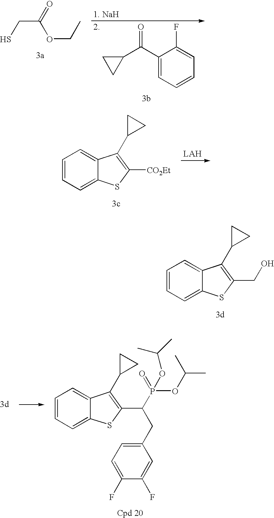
C1=CC=C2C(=C1)C(C1CC1)=C([CO2Et])S2.C1=CC=C2C(=C1)C(C1CC1)=C(CO)S2.C1=CC=C2C(=C1)C(C1CC1)=C(C(P(OC(C)C)(=O)OC(C)C)CC1=CC=C(F)C(F)=C1)S2.C1(C(C2=CC=CC=C2F)=O)CC1.C(C(=O)OCC)S
